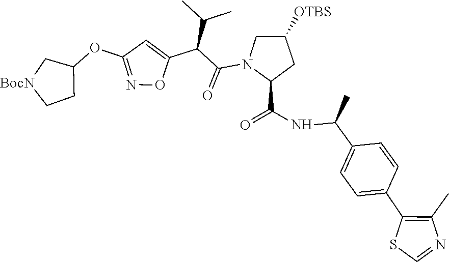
C1=CC(C2=C(C)N=CS2)=CC=C1C(NC(=O)C1CC([OTBS])CN1C(C(C1=CC(OC2CC[BocN]C2)=NO1)C(C)C)=O)C
